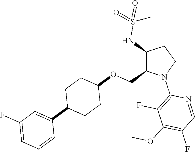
C1(NS(=O)(=O)C)C(COC2CCC(C3=CC(F)=CC=C3)CC2)N(C2=C(F)C(OC)=C(F)C=N2)CC1
